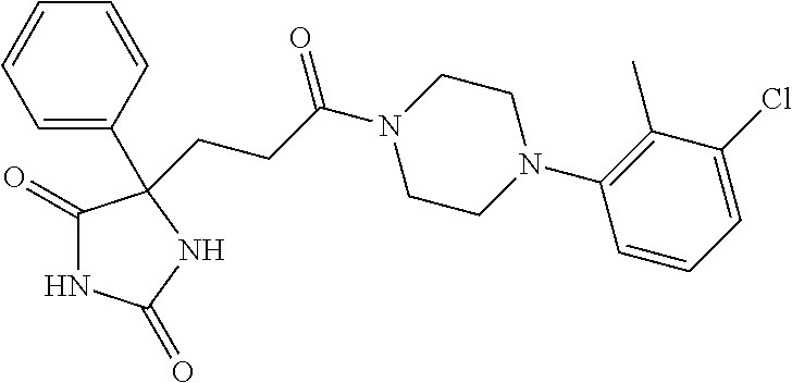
C1(=O)NC(=O)NC1(C1=CC=CC=C1)CCC(N1CCN(C2=C(C)C(Cl)=CC=C2)CC1)=O
